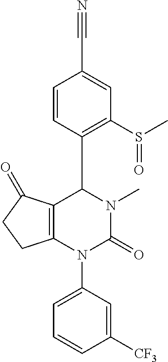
C12=C(N(C3=CC=CC([CF3])=C3)C(=O)N(C)C1C1=C(S(C)=O)C=C(C#N)C=C1)CCC2=O
